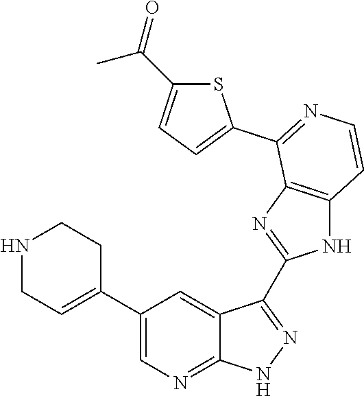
N1CC=C(C2=CN=C3C(=C2)C(C2=NC4=C(N2)C=CN=C4C2=CC=C(C(=O)C)S2)=N[N H]3)CC1
